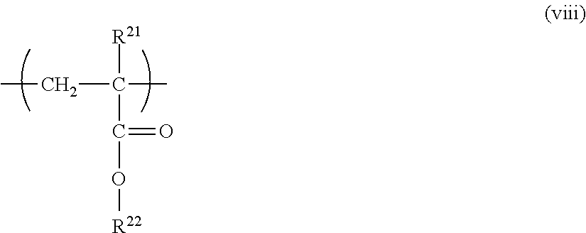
[R21]C(CC)(C)C(=O)O[R22]
